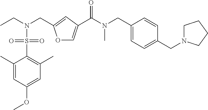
O1C=C(C(N(CC2=CC=C(CN3CCCC3)C=C2)C)=O)C=C1CN(S(=O)(=O)C1=C(C)C=C(OC)C=C1C)CC
